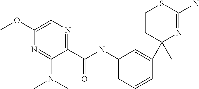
C1(C(NC2=CC=CC(C3(C)N=C(N)SCC3)=C2)=O)=NC=C(OC)N=C1N(C)C
